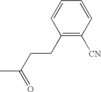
C1(CCC(C)=O)=C([CN])C=CC=C1
